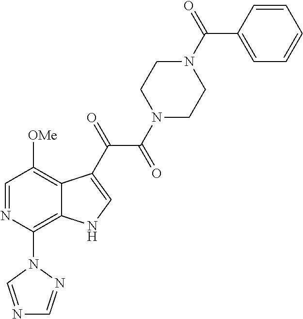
C1=NC(N2C=NC=N2)=C2C(=C1[OMe])C(C(=O)C(=O)N1CCN(C(=O)C3=CC=CC=C3)CC1)=CN2
